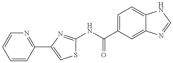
S1C(NC(C2=CC=C3C(=C2)N=CN3)=O)=NC(C2=NC=CC=C2)=C1
